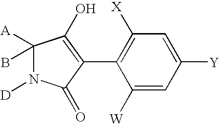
C1([W])=CC([Y])=CC([X])=C1C1=C(O)C([A])(B)N([D])C1=O
